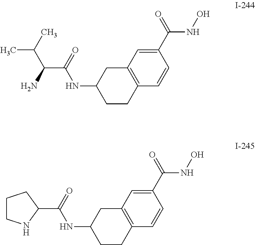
C1(C(=O)NO)=CC2=C(C=C1)CCC(NC(=O)C(C(C)C)N)C2.C1(C(=O)NO)=CC2=C(C=C1)CCC(NC(=O)C1CCCN1)C2
